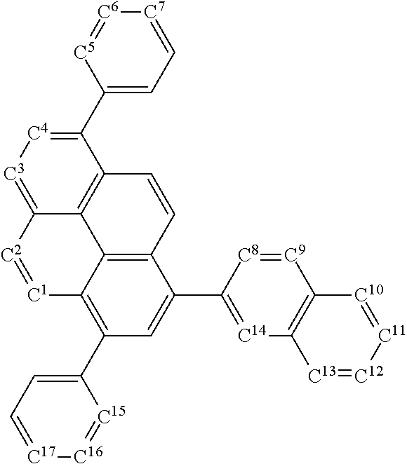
C12=C3C(=C(C4=CC=[C17][C16]=[C15]4)C=C1C1=[C14]C4=C([C9]=[C8]1)[C10]=[C11][C12]=[C13]4)[C1]=[C2]C1=[C3][C4]=C(C4=CC=[C7][C6]=[C5]4)C(=C31)C=C2
